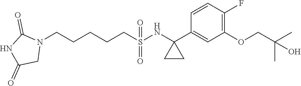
N1(CCCCCS(=O)(=O)NC2(C3=CC(OCC(C)(C)O)=C(F)C=C3)CC2)C(=O)NC(=O)C1
